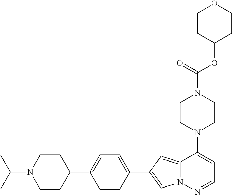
N1(C2=CC=NN3C2=CC(C2=CC=C(C4CCN(C(C)C)CC4)C=C2)=C3)CCN(C(OC2CCOCC2)=O)CC1
